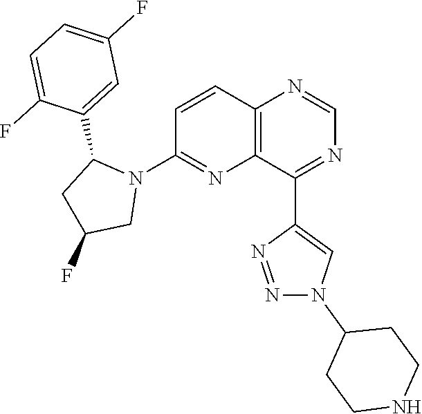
C1=CC2=C(N=C1N1C(C3=CC(F)=CC=C3F)CC(F)C1)C(C1=CN(C3CCNCC3)N=N1)=NC=N2
